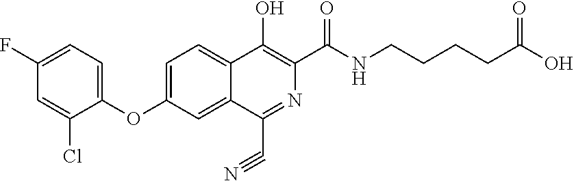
C1(F)=CC=C(OC2=CC=C3C(=C2)C(C#N)=NC(C(NCCCCC(O)=O)=O)=C3O)C(Cl)=C1
